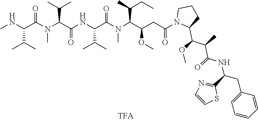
CNC(C(N(C(C(NC(C(N(C(C(CC(N1C(C(OC)C(C)C(=O)NC(C2=NC=CS2)CC2=CC=CC=C2)CCC1)=O)OC)C(CC)C)C)=O)C(C)C)=O)C(C)C)C)=O)C(C)C
